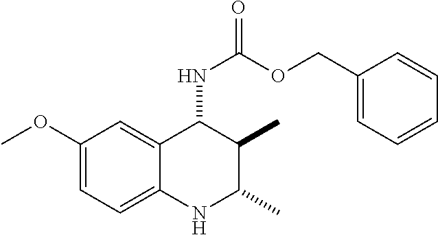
C1(OC)=CC=C2C(=C1)C(NC(=O)OCC1=CC=CC=C1)C(C)C(C)N2
